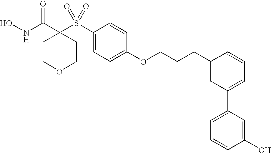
N(C(C1(S(C2=CC=C(OCCCC3=CC(C4=CC=CC(O)=C4)=CC=C3)C=C2)(=O)=O)CCOCC1)=O)O
